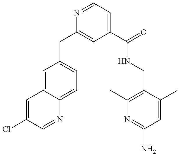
C1(CC2=CC(C(=O)NCC3=C(C)N=C(N)C=C3C)=CC=N2)=CC=C2C(=C1)C=C(Cl)C=N2
